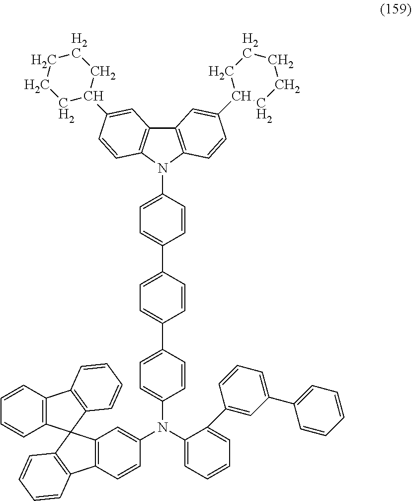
C1=C(C2=CC=C(C3=CC=C(N4C5=C(C6=C4C=CC(C4CCCCC4)=C6)C=C(C4CCCCC4)C=C5)C=C3)C=C2)C=CC(N(C2=CC=CC=C2C2=CC(C3=CC=CC=C3)=CC=C2)C2=CC3=C(C=C2)C2=C(C=CC=C2)C32C3=C(C=CC=C3)C3=C2C=CC=C3)=C1
